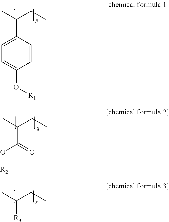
C1=CC(C(C)CC)=CC=C1O[R1].O(C(=O)C(C)CC)[R2].[R3]C(C)CC
